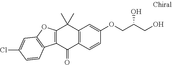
C12=C(C(C)(C)C3=C(C1=O)C=CC(OCC(CO)O)=C3)OC1=C2C=CC(Cl)=C1
